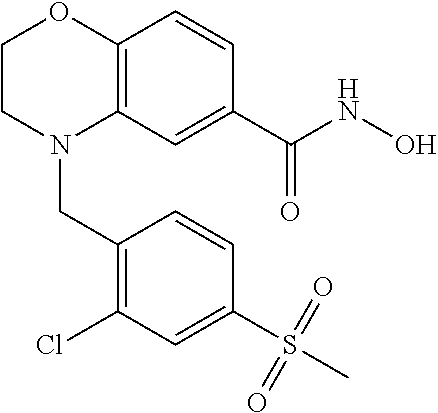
C12=C(C=C(C(NO)=O)C=C1)N(CC1=C(Cl)C=C(S(C)(=O)=O)C=C1)CCO2
